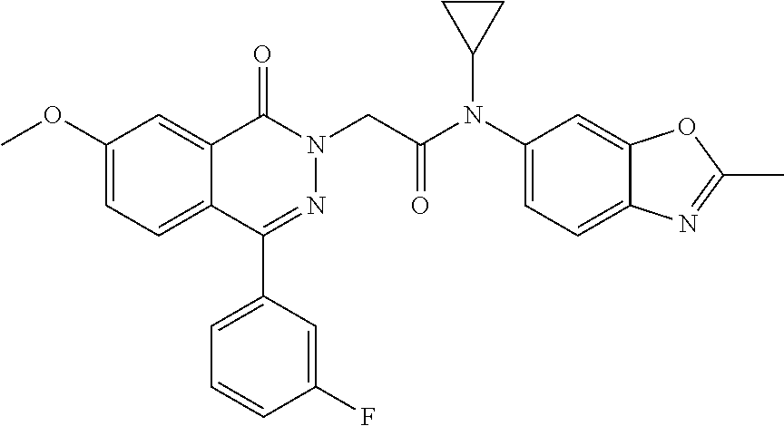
C1(OC)=CC=C2C(=C1)C(=O)N(CC(N(C1=CC=C3C(=C1)OC(C)=N3)C1CC1)=O)N=C2C1=CC=CC(F)=C1
